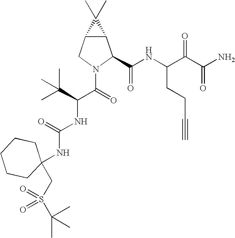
C12C(CN(C(=O)C(C(C)(C)C)NC(NC3(CS(C(C)(C)C)(=O)=O)CCCCC3)=O)C1C(NC(C(C(N)=O)=O)CCC#C)=O)C2(C)C
